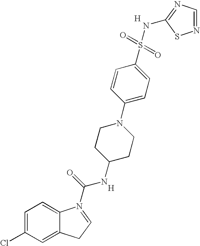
C1=C(Cl)C=C2C(=C1)N(C(NC1CCN(C3=CC=C(S(=O)(=O)NC4=NC=NS4)C=C3)CC1)=O)=CC2.[H].[H]
